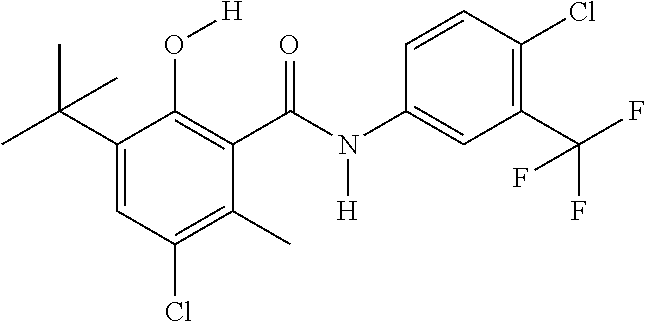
C1(C(C)(C)C)=CC(Cl)=C(C)C(C(N(C2=CC(C(F)(F)F)=C(Cl)C=C2)[H])=O)=C1O[H]
